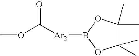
COC([Ar2]B1OC(C)(C)C(C)(C)O1)=O
